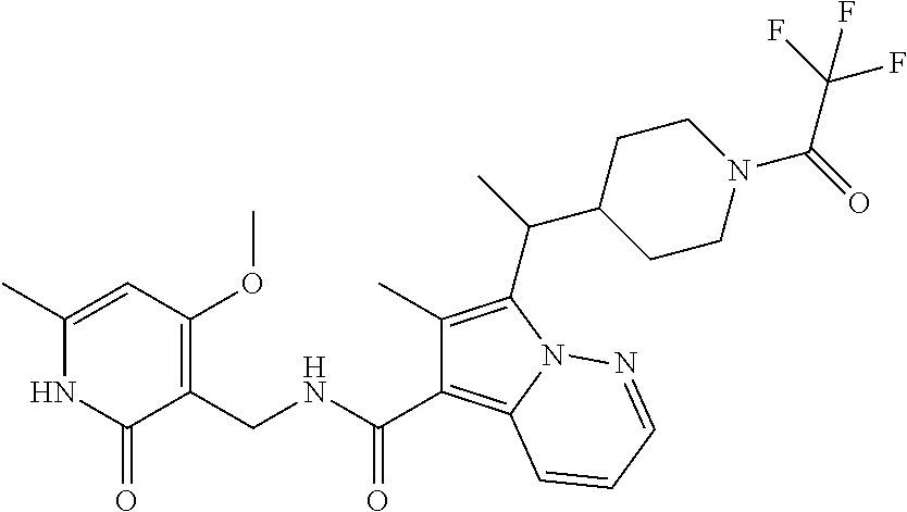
C1(C)=CC(OC)=C(CNC(C2=C3N(C(C(C)C4CCN(C(C(F)(F)F)=O)CC4)=C2C)N=CC=C3)=O)C(=O)N1
